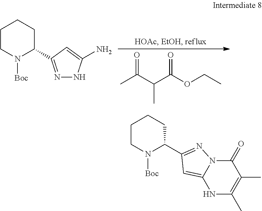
C1CN([Boc])C(C2=NNC(N)=C2)CC1.O=C(C(C(OCC)=O)C)C.C1CN([Boc])C(C2=NN3C(=O)C(C)=C(C)NC3=C2)CC1
